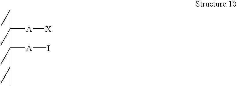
C(C)(C(C)([A]I)C(C)([A][X])CC)C
